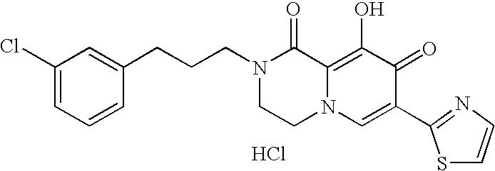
C1(Cl)=CC=CC(CCCN2CCN3C(=C(O)C(=O)C(C4=NC=CS4)=C3)C2=O)=C1.Cl
